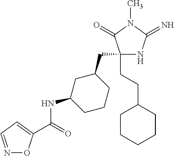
C1(CC2CC(NC(=O)C3=CC=NO3)CCC2)(CCC2CCCCC2)NC(=N)N(C)C1=O
